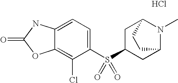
C1(S(C2CC3N(C)C(C2)CC3)(=O)=O)=CC=C2C(=C1Cl)OC(=O)N2.Cl
